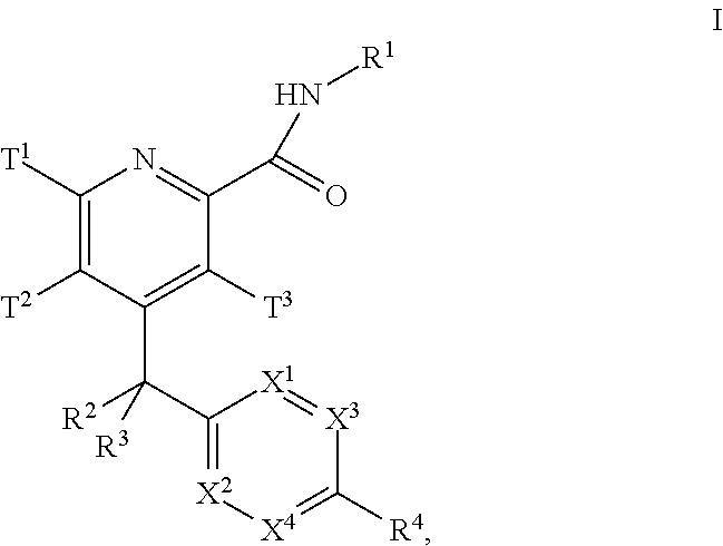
C1([T1])=C([T2])C(C([R2])(C2=[X2][X4]=C([R4])[X3]=[X1]2)[R3])=C([T3])C(C(=O)N[R1])=N1
